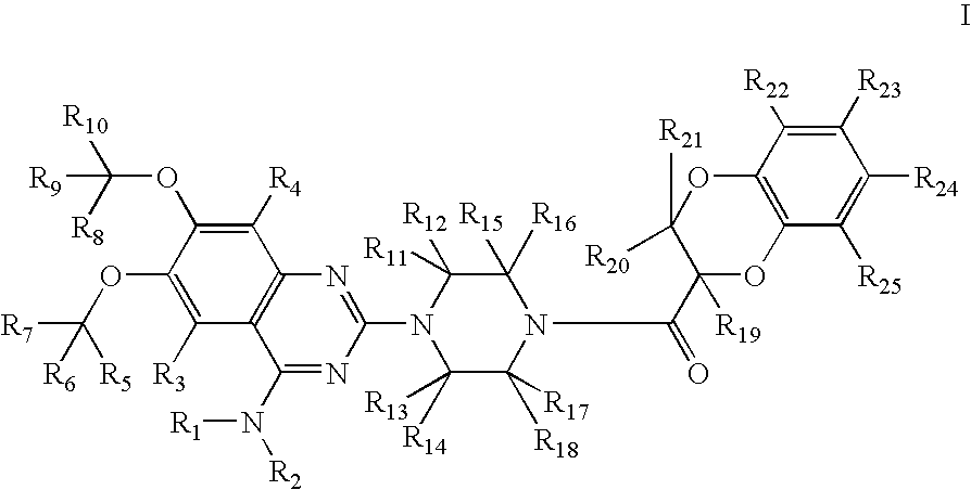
C1([R4])=C(OC([R10])([R8])[R9])C(OC([R7])([R5])[R6])=C([R3])C2=C1N=C(N1C([R14])([R13])C([R17])([R18])N(C(C3([R19])OC4=C(OC3([R21])[R20])C([R22])=C([R23])C([R24])=C4[R25])=O)C([R16])([R15])C1([R12])[R11])N=C2N([R2])[R1]
